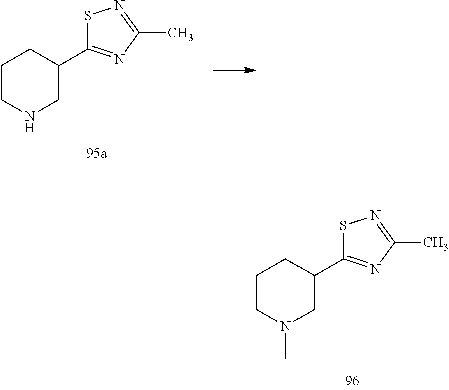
C1CNCC(C2=NC(C)=NS2)C1.C1CN(C)CC(C2=NC(C)=NS2)C1
